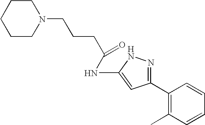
N1(CCCC(NC2=CC(C3=C(C)C=CC=C3)=NN2)=O)CCCCC1
